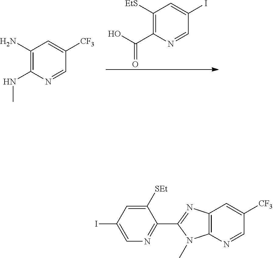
C1(N)=C(NC)N=CC([CF3])=C1.C1([EtS])=C(C(O)=O)N=CC(I)=C1.C1([SEt])=CC(I)=CN=C1C1=NC2=C(N1C)N=CC([CF3])=C2
